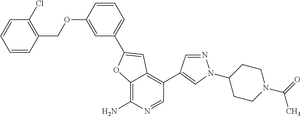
C12=C(N)N=CC(C3=CN(C4CCN(C(=O)C)CC4)N=C3)=C1C=C(C1=CC=CC(OCC3=C(Cl)C=CC=C3)=C1)O2
